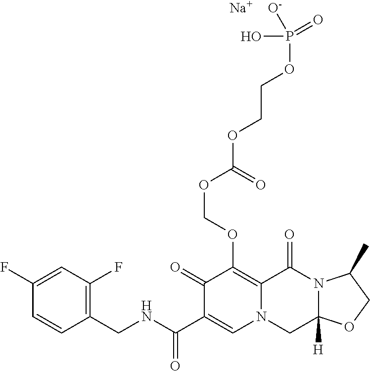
C1(F)=CC(F)=C(CNC(C2=CN3CC4([H])N(C(=O)C3=C(OCOC(OCCOP(O)(=O)[O-])=O)C2=O)C(C)CO4)=O)C=C1.[Na]
